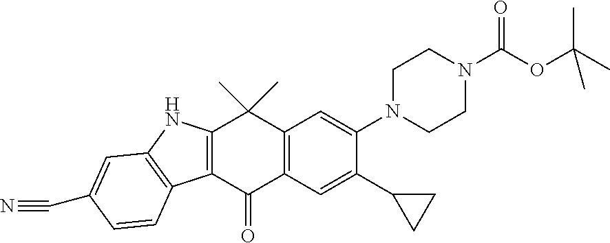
C12=C(C(=O)C3=C(C1(C)C)C=C(N1CCN(C(=O)OC(C)(C)C)CC1)C(C1CC1)=C3)C1=C(N2)C=C(C#N)C=C1
